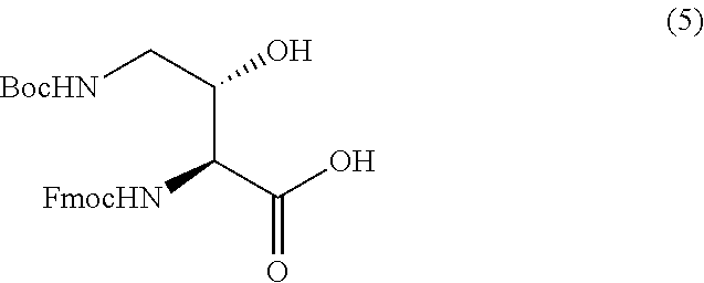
[BocHN]CC(C(C(O)=O)[FmocHN])O
